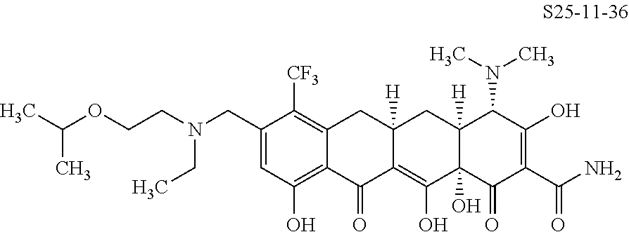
C1(CN(CCOC(C)C)CC)=CC(O)=C2C(=C1[CF3])CC1([H])C(=C(O)C3(O)C([H])(C1)C(N(C)C)C(O)=C(C(N)=O)C3=O)C2=O
